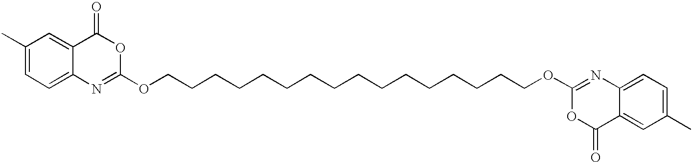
C1(C)=CC=C2C(=C1)C(=O)OC(OCCCCCCCCCCCCCCCCOC1=NC3=CC=C(C)C=C3C(=O)O1)=N2
